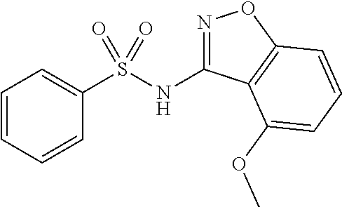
C1=CC=CC(S(NC2=NOC3=C2C(OC)=CC=C3)(=O)=O)=C1
